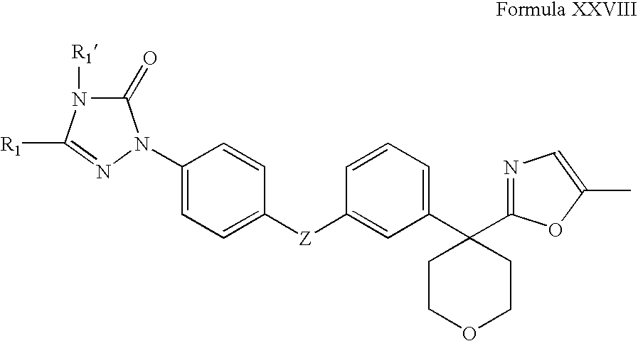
C1(=O)N([R1])C([R1])=NN1C1=CC=C([Z]C2=CC(C3(C4=NC=C(C)O4)CCOCC3)=CC=C2)C=C1
